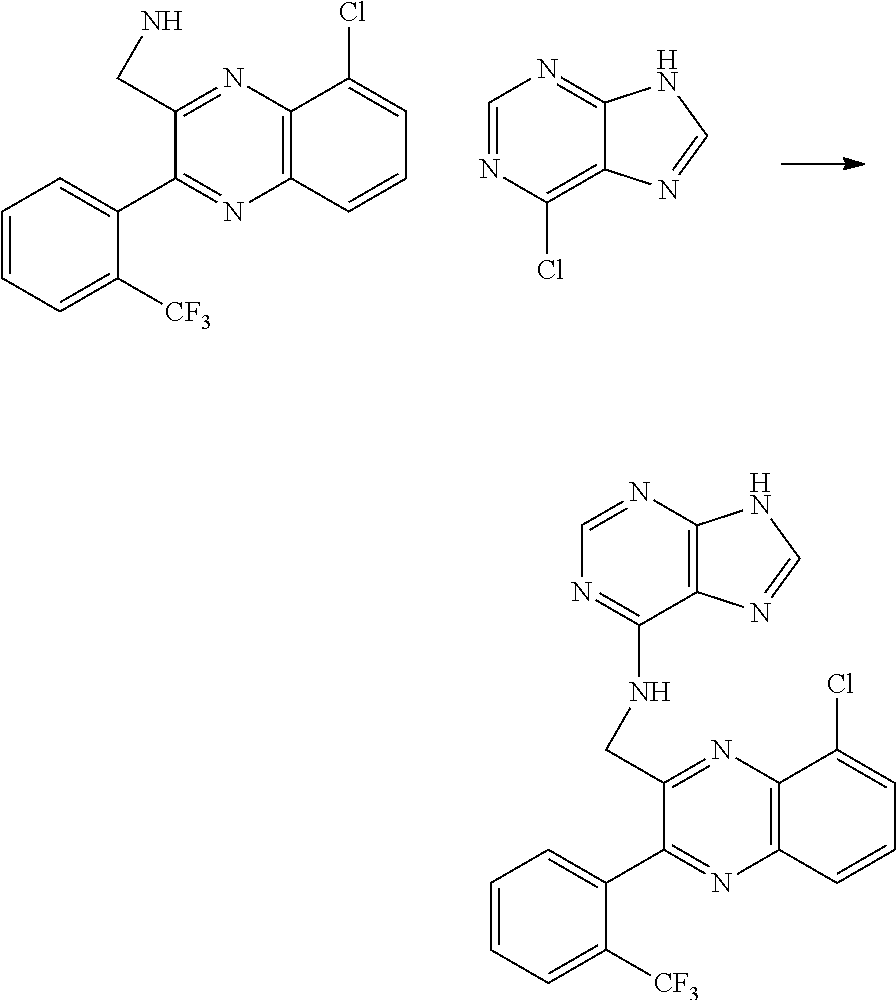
C(C1=NC2=C(N=C1C1=CC=CC=C1[CF3])C=CC=C2Cl)NC1=NC=NC2=C1N=CN2.C(C1=NC2=C(N=C1C1=CC=CC=C1[CF3])C=CC=C2Cl)N.C12=NC=NC(Cl)=C1N=CN2
